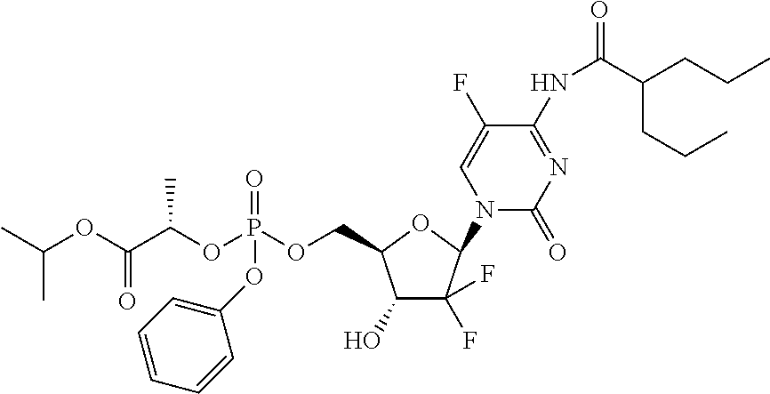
C1(O)C(F)(F)C(N2C(=O)N=C(NC(=O)C(CCC)CCC)C(F)=C2)OC1COP(OC(C(=O)OC(C)C)C)(=O)OC1=CC=CC=C1
